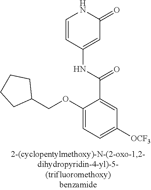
C1(OCC2CCCC2)=CC=C([OCF3])C=C1C(=O)NC1=CC(=O)NC=C1
